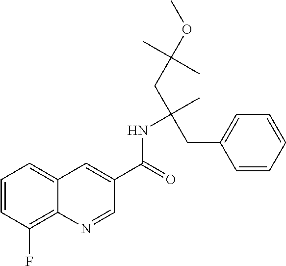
C1=NC2=C(F)C=CC=C2C=C1C(=O)NC(C)(CC(OC)(C)C)CC1=CC=CC=C1
